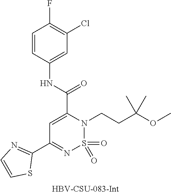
C1=CC(NC(=O)C2=CC(C3=NC=CS3)=NS(=O)(=O)N2CCC(OC)(C)C)=CC(Cl)=C1F
